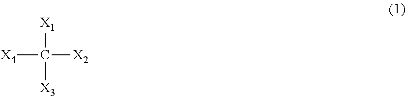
[X4]C([X1])([X3])[X2]
